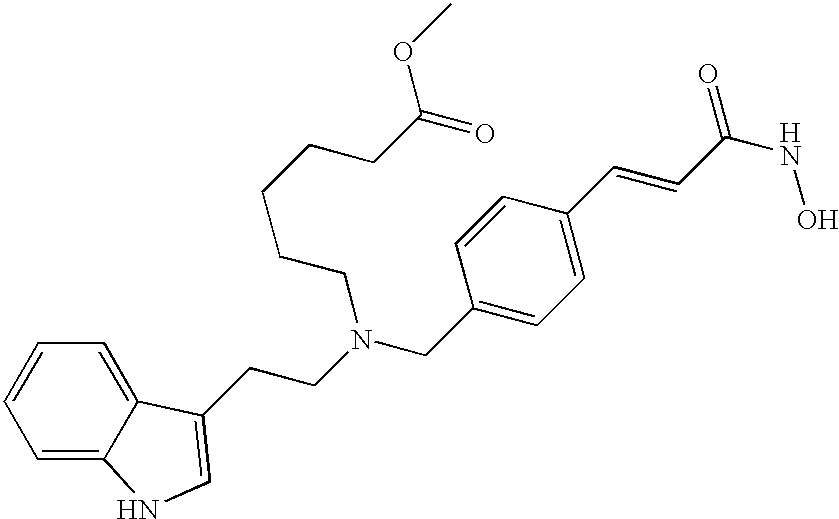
C1=CC=C2C(=C1)C(CCN(CC1=CC=C(C=CC(NO)=O)C=C1)CCCCCC(=O)OC)=CN2
